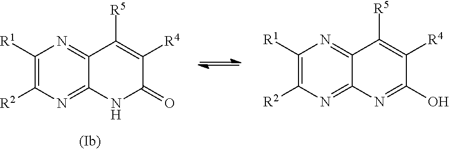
C1([R1])=C([R2])N=C2C(=N1)C([R5])=C([R4])C(=O)N2.C1([R1])=C([R2])N=C2C(=N1)C([R5])=C([R4])C(O)=N2
